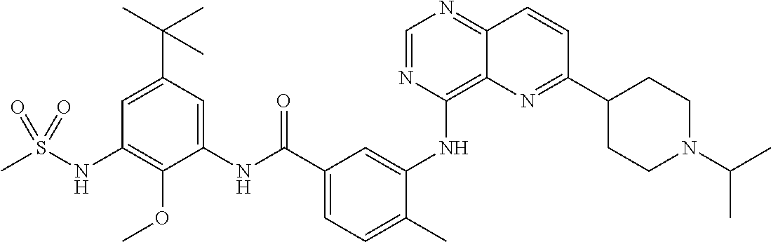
C1=NC(NC2=CC(C(NC3=CC(C(C)(C)C)=CC(NS(C)(=O)=O)=C3OC)=O)=CC=C2C)=C2C(=N1)C=CC(C1CCN(C(C)C)CC1)=N2
